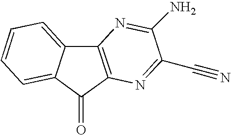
C12=C(C(=O)C3=CC=CC=C13)N=C(C#N)C(N)=N2
